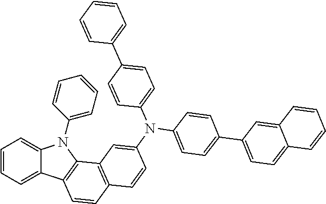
C1=CC=C2C(=C1)N(C1=CC=CC=C1)C1=C2C=CC2=C1C=C(N(C1=CC=C(C3=CC=C4C(=C3)C=CC=C4)C=C1)C1=CC=C(C3=CC=CC=C3)C=C1)C=C2
